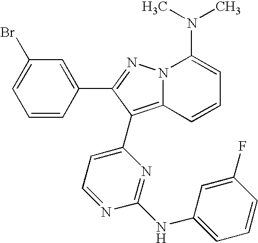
C12=C(C3=CC=NC(NC4=CC=CC(F)=C4)=N3)C(C3=CC(Br)=CC=C3)=NN1C(N(C)C)=CC=C2
